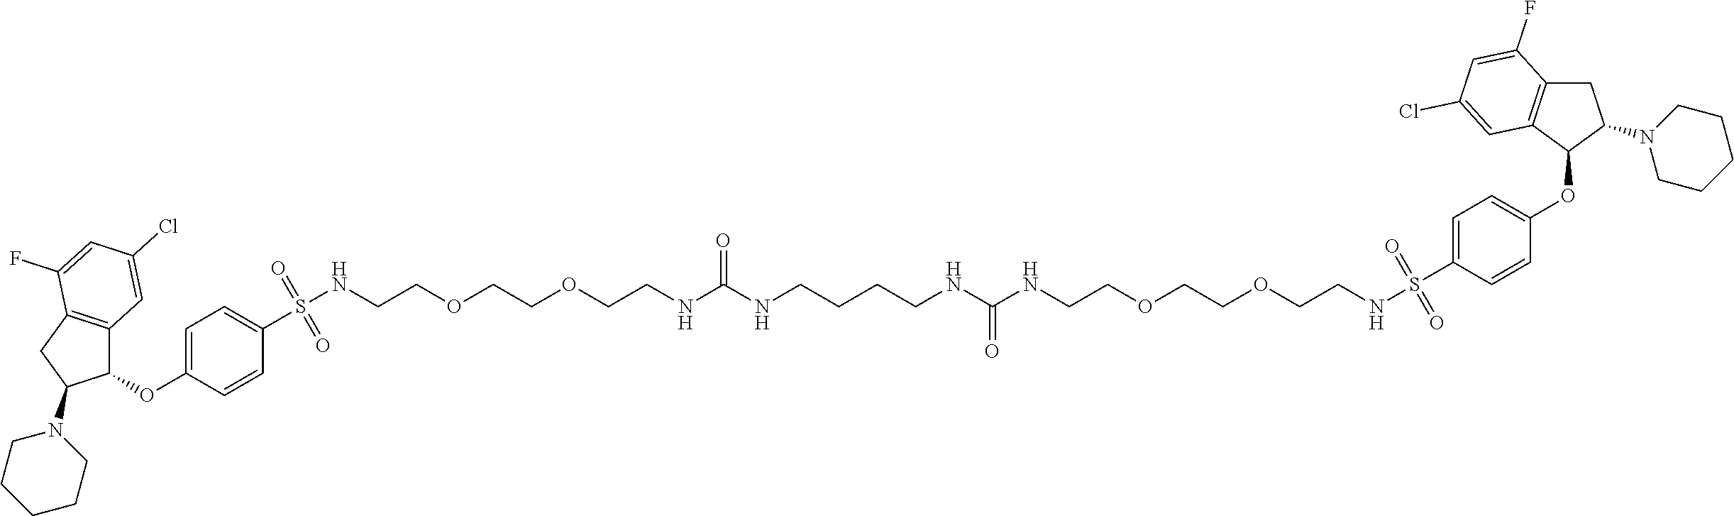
C1(OC2=CC=C(S(NCCOCCOCCNC(NCCCCNC(NCCOCCOCCNS(C3=CC=C(OC4C(N5CCCCC5)CC5=C4C=C(Cl)C=C5F)C=C3)(=O)=O)=O)=O)(=O)=O)C=C2)C2=C(CC1N1CCCCC1)C(F)=CC(Cl)=C2
